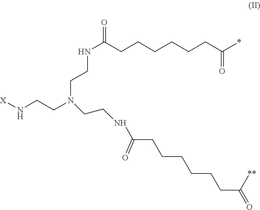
N(C(CCCCCCC(*)=O)=O)CCN(CCNC(CCCCCCC(=O)[**])=O)CCN[X]
